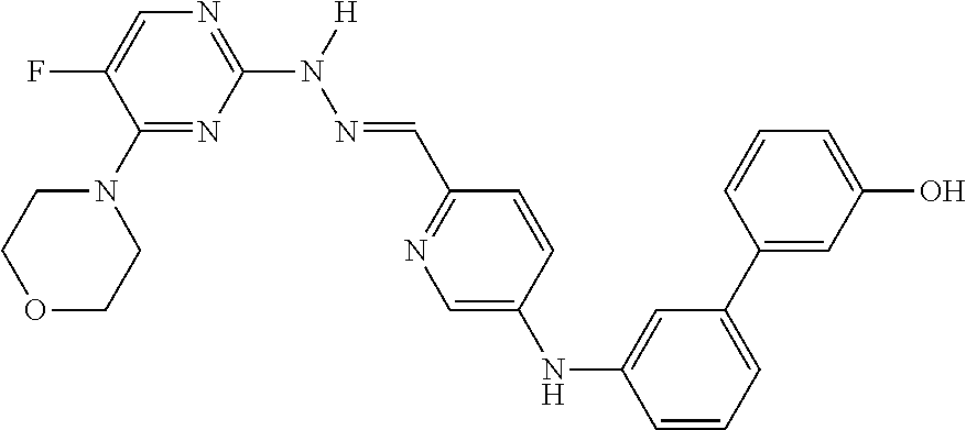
C1(N2CCOCC2)=NC(N([H])N=CC2=NC=C(NC3=CC(C4=CC(O)=CC=C4)=CC=C3)C=C2)=NC=C1F
